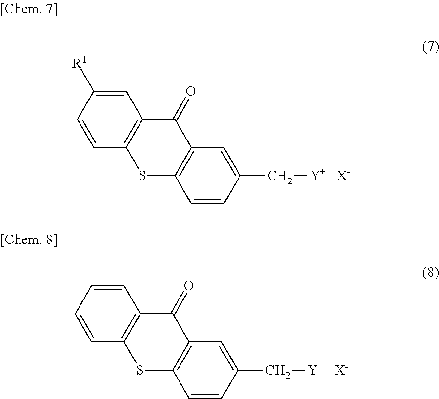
C1=C([R1])C=CC2=C1C(=O)C1=C(S2)C=CC(C[Y])=C1.[X-].C1=CC=CC2=C1C(=O)C1=C(S2)C=CC(C[Y])=C1.[X-]
